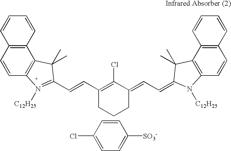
C1=CC2=C(C=C1)C=CC1=C2C(C)(C)C(C=CC2=C(Cl)C(=CC=C3N([C12H25])C4=C(C5=C(C=CC=C5)C=C4)C3(C)C)CCC2)=N1[C12H25].C1=CC(Cl)=CC=C1[SO3-]
